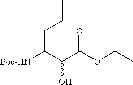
C(C(C(C(OCC)=O)O)[Boc-HN])CC
